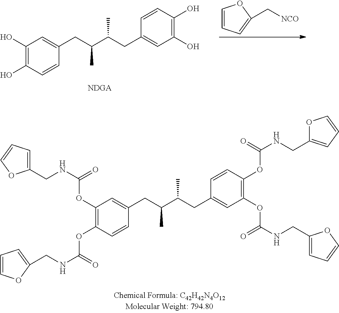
C1(O)=C(O)C=CC(CC(C(CC2=CC(O)=C(O)C=C2)C)C)=C1.C1=CC=C(C[NCO])O1.C1(OC(=O)NCC2=CC=CO2)=C(OC(=O)NCC2=CC=CO2)C=CC(CC(C(CC2=CC(OC(=O)NCC3=CC=CO3)=C(OC(=O)NCC3=CC=CO3)C=C2)C)C)=C1
